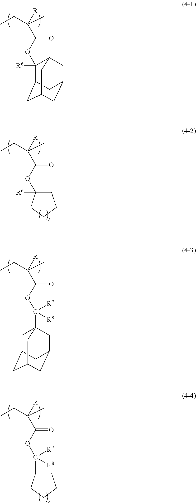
CCC(C)(C(OC1([R6])C2CC3CC(CC1C3)C2)=O)[R].CCC(C)(C(OC1([R6])CCCC1)=O)[R].CCC(C)(C(OC([R7])([R8])C12CC3CC(CC(C1)C3)C2)=O)[R].CCC(C)(C(OC([R7])([R8])C1CCCC1)=O)[R]
